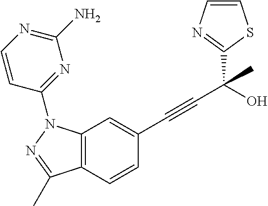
C12=C(C=CC(C#CC(C3=NC=CS3)(O)C)=C1)C(C)=NN2C1=NC(N)=NC=C1
